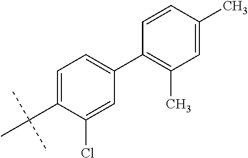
C1=C(C(C)(C)C)C(Cl)=CC(C2=C(C)C=C(C)C=C2)=C1
